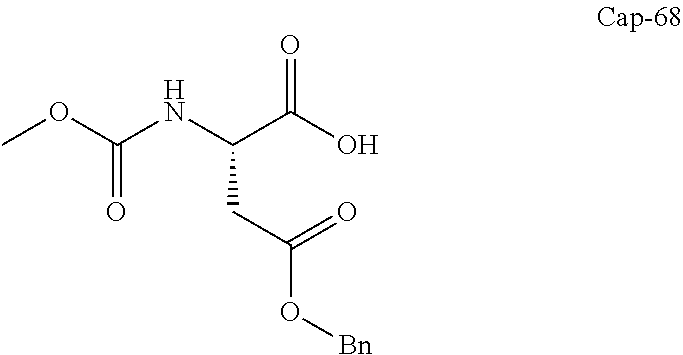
N(C(CC(=O)O[Bn])C(O)=O)C(=O)OC
